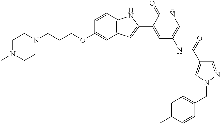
C1N(CCCOC2=CC3=C(C=C2)NC(C2=CC(NC(=O)C4=CN(CC5=CC=C(C)C=C5)N=C4)=CNC2=O)=C3)CCN(C)C1
